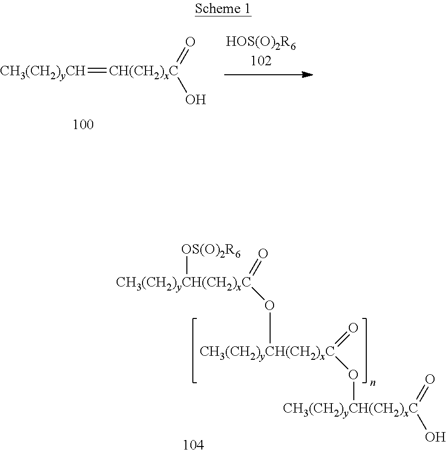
[CH3(CH2)yCH]=[CH(CH2)xC](=O)O.[CH3(CH2)yCH(CH2)xC]([OS(O)2R6])(=O)O[CH3(CH2)yCH(CH2)xC](=O)O[CH3(CH2)yCH(CH2)xC](=O)O
